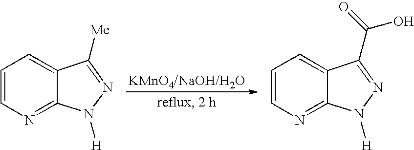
C1=CN=C2C(=C1)C([Me])=NN2[H].C1=CN=C2C(=C1)C(C(=O)O)=NN2[H]
